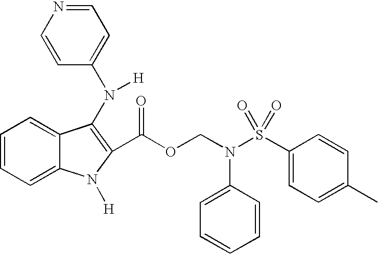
C12=CC=CC=C1C(N([H])C1=CC=NC=C1)=C(C(OCN(S(C1=CC=C(C)C=C1)(=O)=O)C1=CC=CC=C1)=O)N2[H]
